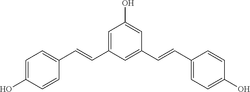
C1=C(C=CC2=CC=C(O)C=C2)C=C(C=CC2=CC=C(O)C=C2)C=C1O
